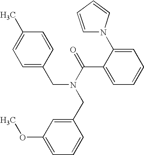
C1=C(CN(C(C2=CC=CC=C2N2C=CC=C2)=O)CC2=CC(OC)=CC=C2)C=CC(C)=C1
